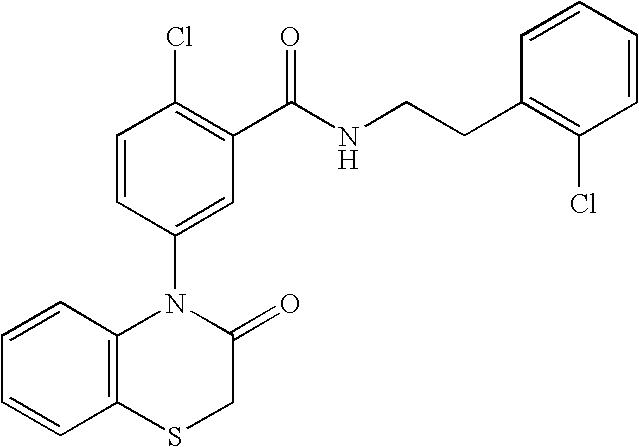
C1=CC(N2C3=C(SCC2=O)C=CC=C3)=CC(C(NCCC2=C(Cl)C=CC=C2)=O)=C1Cl
